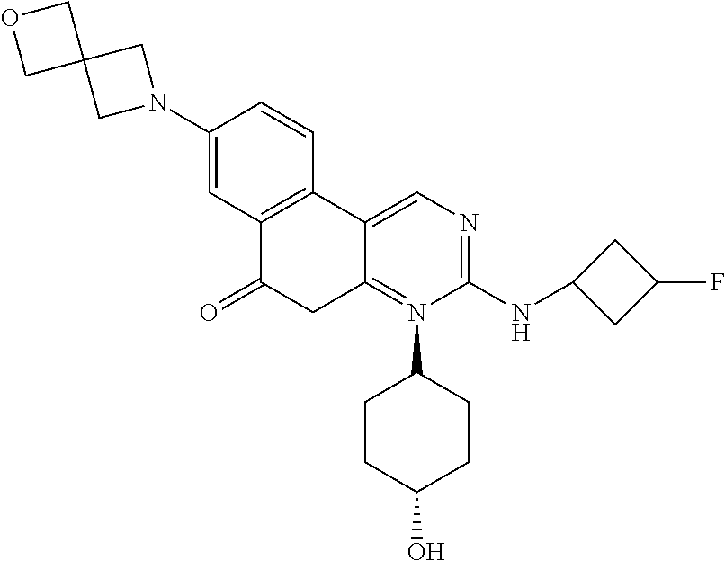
C1(N2CC3(C2)COC3)=CC2=C(C=C1)C1=CN=C(NC3CC(F)C3)N(C3CCC(O)CC3)=C1CC2=O
